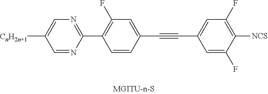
C1=NC(C2=C(F)C=C(C#CC3=CC(F)=C([NCS])C(F)=C3)C=C2)=NC=C1[CnH2n+1]
